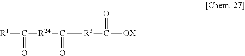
C(=O)([R24]C([R3]C(=O)[OX])=O)[R1]
